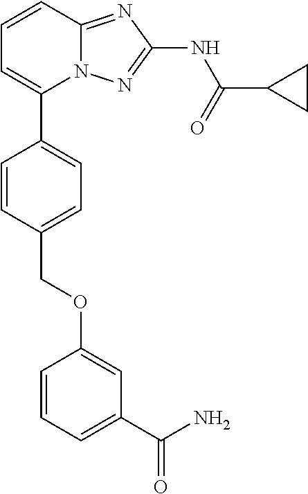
C1=CC2=NC(NC(=O)C3CC3)=NN2C(C2=CC=C(COC3=CC(C(=O)N)=CC=C3)C=C2)=C1
